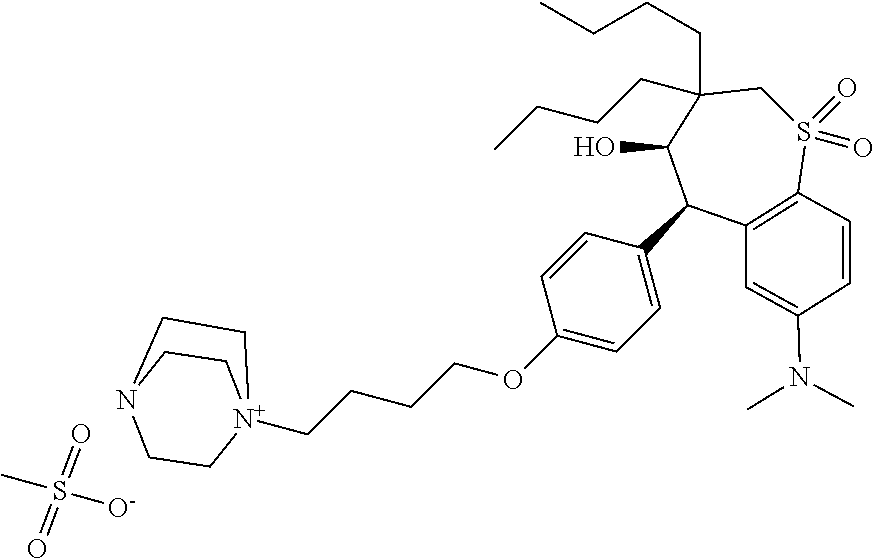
C1=CC(OCCCC[N+]23CCN(CC2)CC3)=CC=C1C1C2=C(S(=O)(=O)CC(CCCC)(CCCC)C1O)C=CC(N(C)C)=C2.CS([O-])(=O)=O
